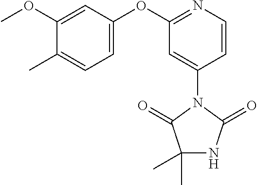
C1(C)(C)NC(=O)N(C2=CC(OC3=CC=C(C)C(OC)=C3)=NC=C2)C1=O
